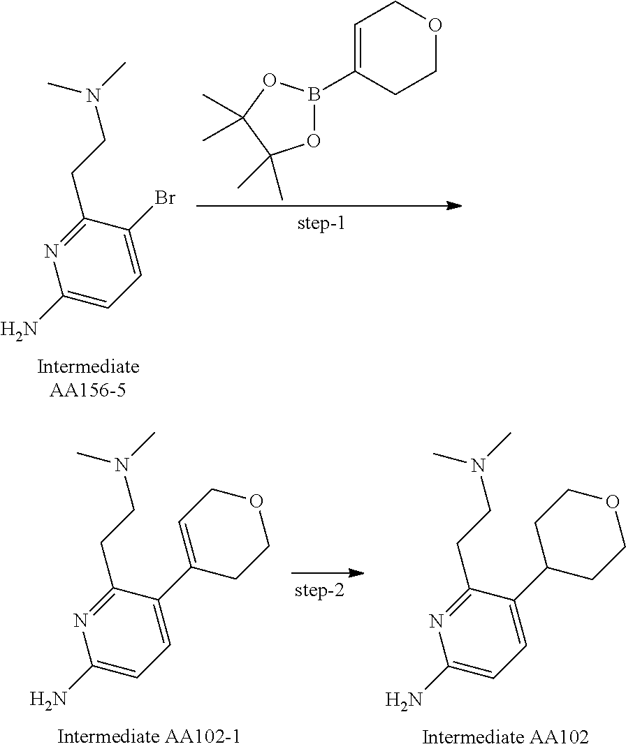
C1=C(B2OC(C)(C)C(C)(C)O2)CCOC1.C1(N)=CC=C(Br)C(CCN(C)C)=N1.C1(N)=CC=C(C2=CCOCC2)C(CCN(C)C)=N1.C1(N)=CC=C(C2CCOCC2)C(CCN(C)C)=N1
